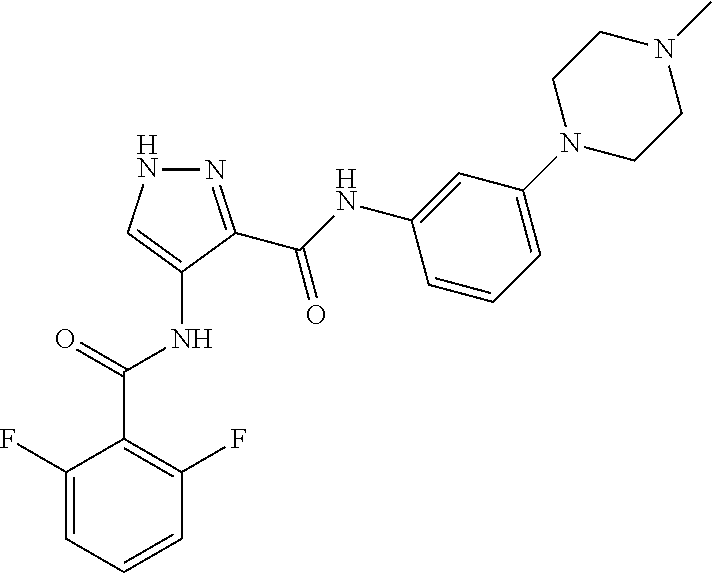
N1=C(C(NC2=CC(N3CCN(C)CC3)=CC=C2)=O)C(NC(C2=C(F)C=CC=C2F)=O)=CN1
